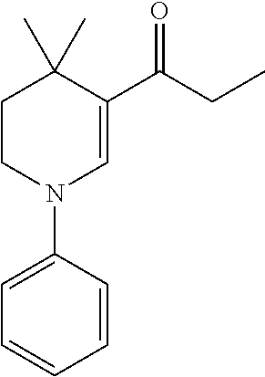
C1CN(C2=CC=CC=C2)C=C(C(=O)CC)C1(C)C
